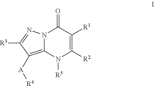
C1([R2])=C([R1])C(=O)N2C(=C([A][R4])C([R3])=N2)N1[R5]
